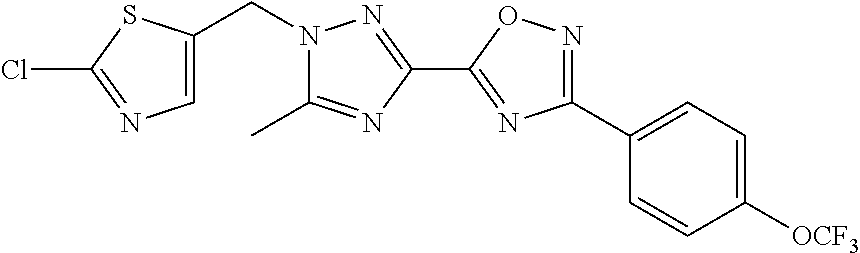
N1(CC2=CN=C(Cl)S2)N=C(C2=NC(C3=CC=C([OCF3])C=C3)=NO2)N=C1C
